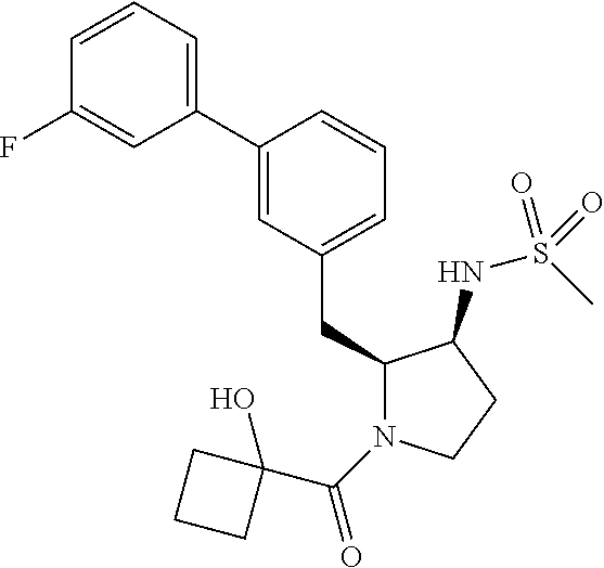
C1(CC2=CC=CC(C3=CC=CC(F)=C3)=C2)N(C(=O)C2(O)CCC2)CCC1NS(C)(=O)=O
